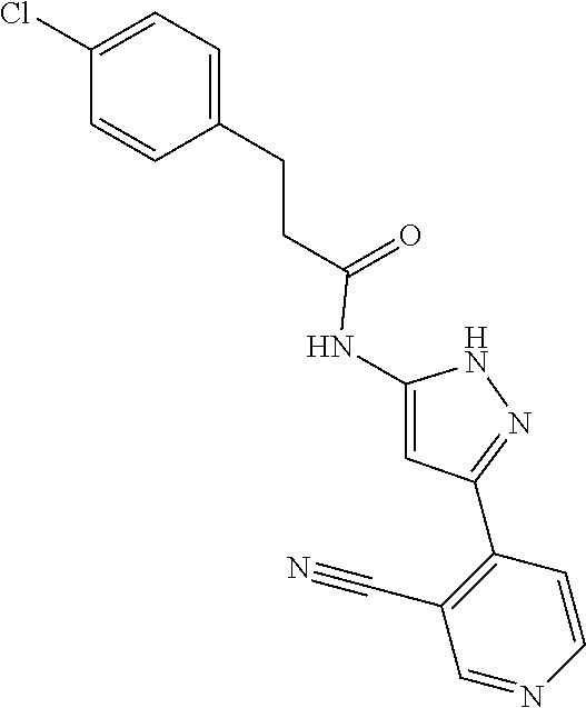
N1C(NC(CCC2=CC=C(Cl)C=C2)=O)=CC(C2=C(C#N)C=NC=C2)=N1
